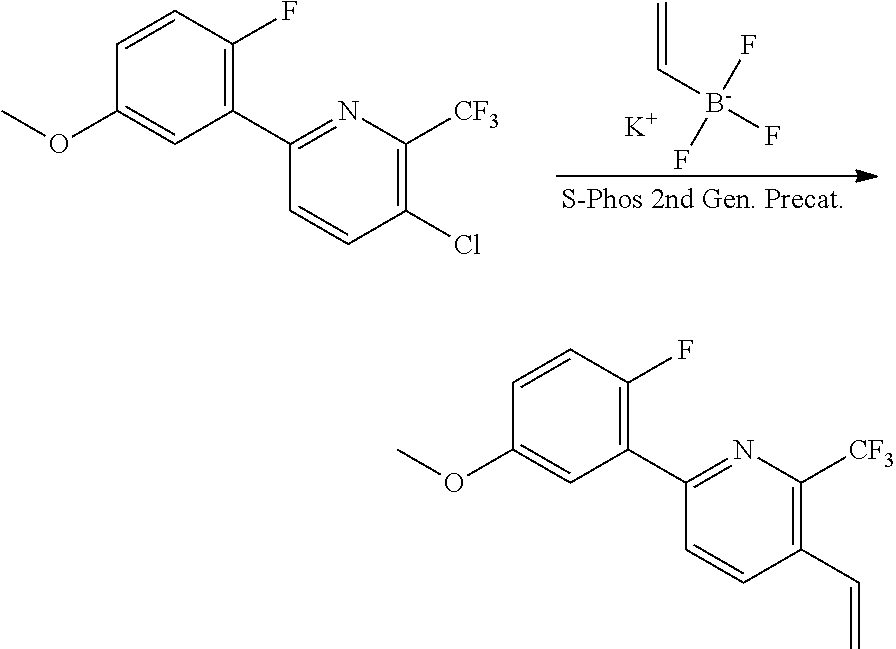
C=C[B-](F)(F)F.[K].C1(C2=C(F)C=CC(OC)=C2)=NC([CF3])=C(Cl)C=C1.C1(C2=C(F)C=CC(OC)=C2)=NC([CF3])=C(C=C)C=C1
